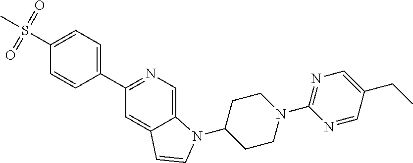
C12=CN=C(C3=CC=C(S(C)(=O)=O)C=C3)C=C1C=CN2C1CCN(C2=NC=C(CC)C=N2)CC1
